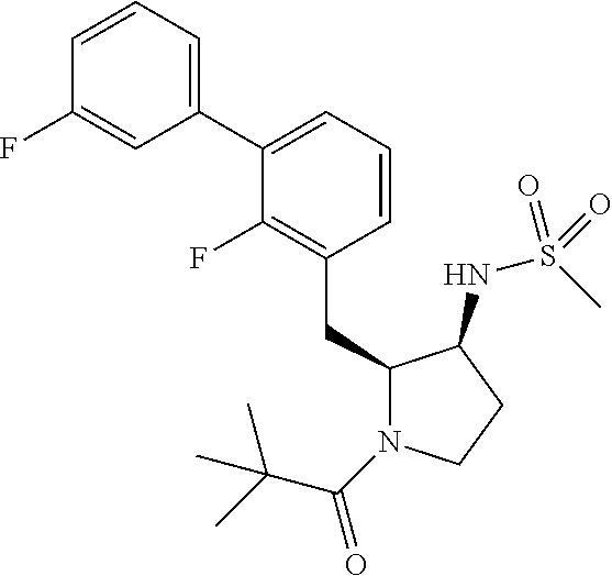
C1(CC2N(C(=O)C(C)(C)C)CCC2NS(C)(=O)=O)=C(F)C(C2=CC=CC(F)=C2)=CC=C1
